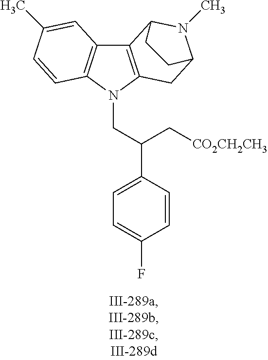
C12=C(N(CC(C3=CC=C(F)C=C3)C[CO2CH2CH3])C3=C1C=C(C)C=C3)CC1N(C)C2CC1
